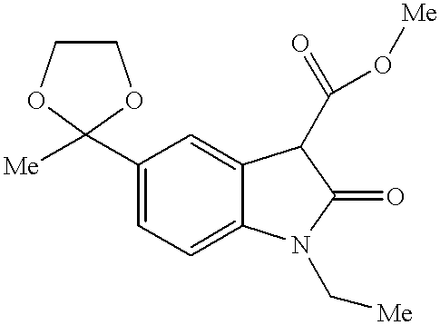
C1(C2([Me])OCCO2)=CC=C2C(=C1)C(C(O[Me])=O)C(=O)N2C[Me]
